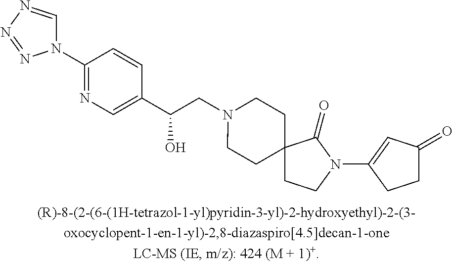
N1=C(N2C=NN=N2)C=CC(C(O)CN2CCC3(CC2)CCN(C2=CC(=O)CC2)C3=O)=C1
